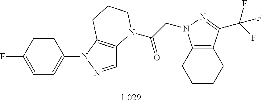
C1=CC(F)=CC=C1N1N=CC2=C1CCCN2C(CN1C2=C(C(C(F)(F)F)=N1)CCCC2)=O
